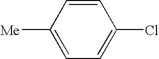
C1([Me])=CC=C(Cl)C=C1
